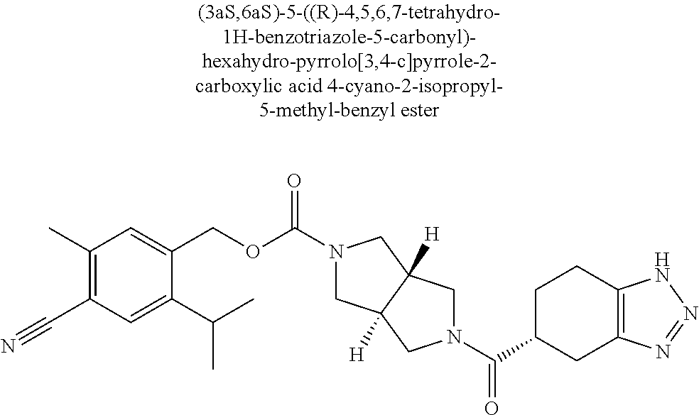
C1(C)=C(C#N)C=C(C(C)C)C(COC(=O)N2CC3([H])C([H])(C2)CN(C(=O)C2CC4=C(CC2)NN=N4)C3)=C1
